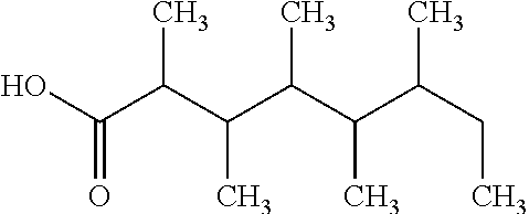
OC(C(C(C(C(C(CC)C)C)C)C)C)=O
